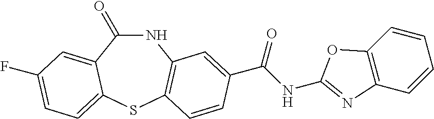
N1C(=O)C2=CC(F)=CC=C2SC2=C1C=C(C(NC1=NC3=C(C=CC=C3)O1)=O)C=C2
